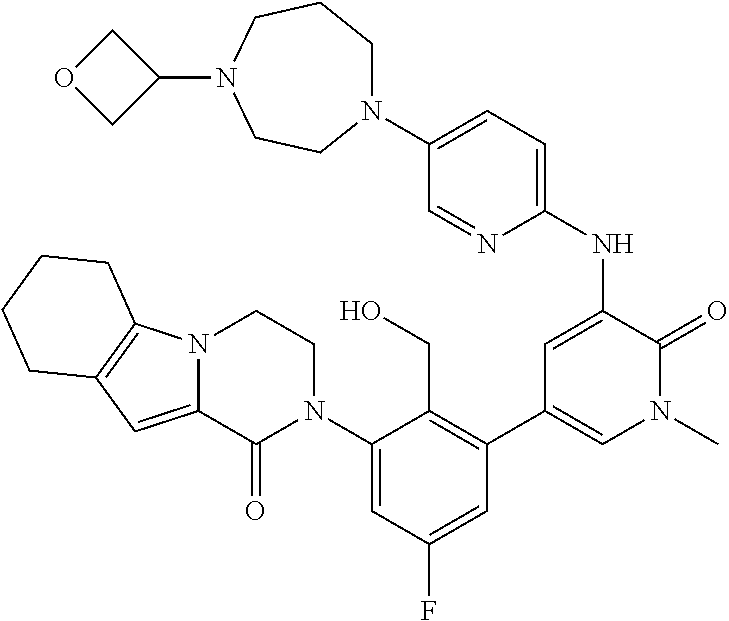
N12C(=CC3=C1CCCC3)C(=O)N(C1=CC(F)=CC(C3=CN(C)C(=O)C(NC4=CC=C(N5CCCN(C6COC6)CC5)C=N4)=C3)=C1CO)CC2
